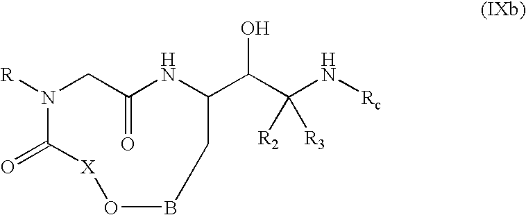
C(C1NC(=O)CN([R])C(=O)[X]OBC1)(C(N[Rc])([R2])[R3])O
